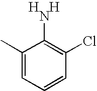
C1=CC=C(C)C(N)=C1Cl.[H].[H]
